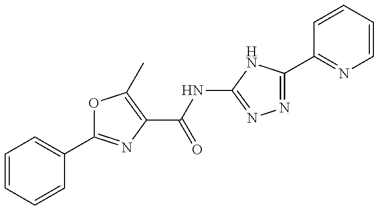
O1C(C2=CC=CC=C2)=NC(C(NC2=NN=C(C3=NC=CC=C3)N2)=O)=C1C
